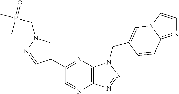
C12=C(N=C(C3=CN(CP(C)(=O)C)N=C3)C=N1)N(CC1=CN3C=CN=C3C=C1)N=N2
